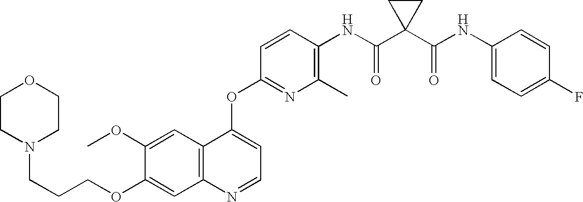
C12=C(C=C(OC)C(OCCCN3CCOCC3)=C1)C(OC1=NC(C)=C(NC(C3(C(NC4=CC=C(F)C=C4)=O)CC3)=O)C=C1)=CC=N2
